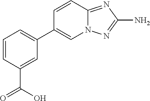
C1=CC2=NC(N)=NN2C=C1C1=CC=CC(C(O)=O)=C1
